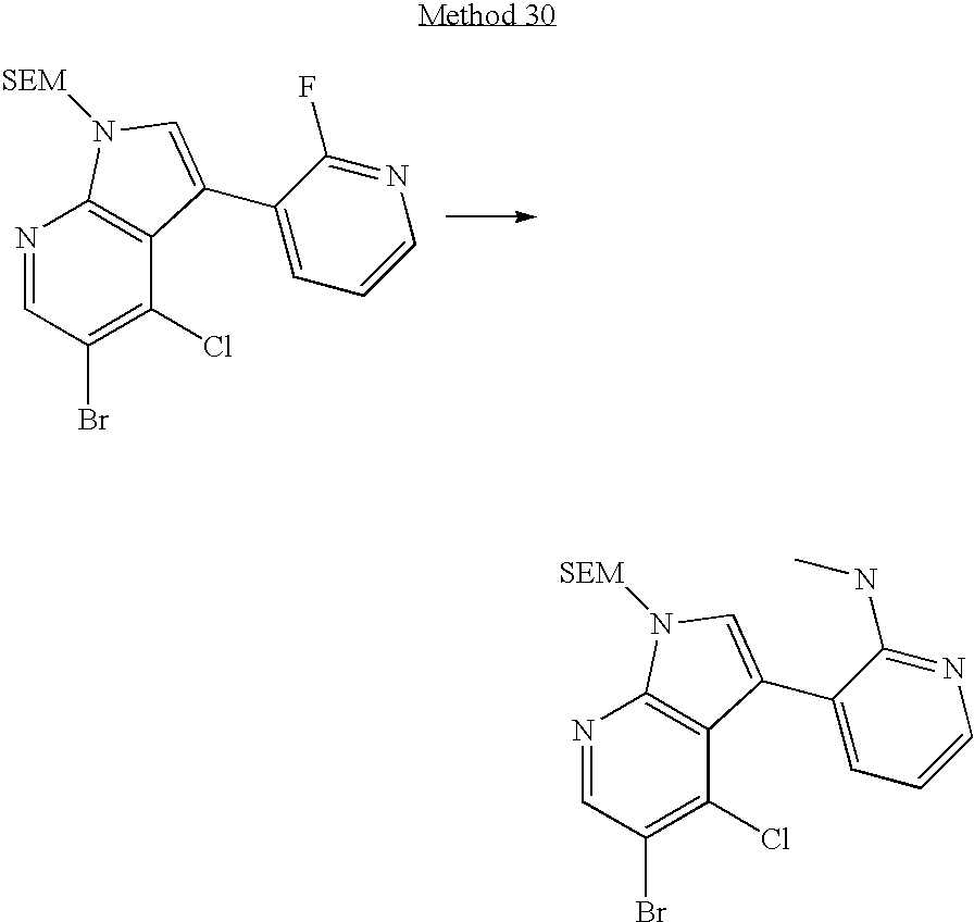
N1=CC(Br)=C(Cl)C2=C1N([SEM])C=C2C1=CC=CN=C1F.N1=CC(Br)=C(Cl)C2=C1N([SEM])C=C2C1=CC=CN=C1NC
